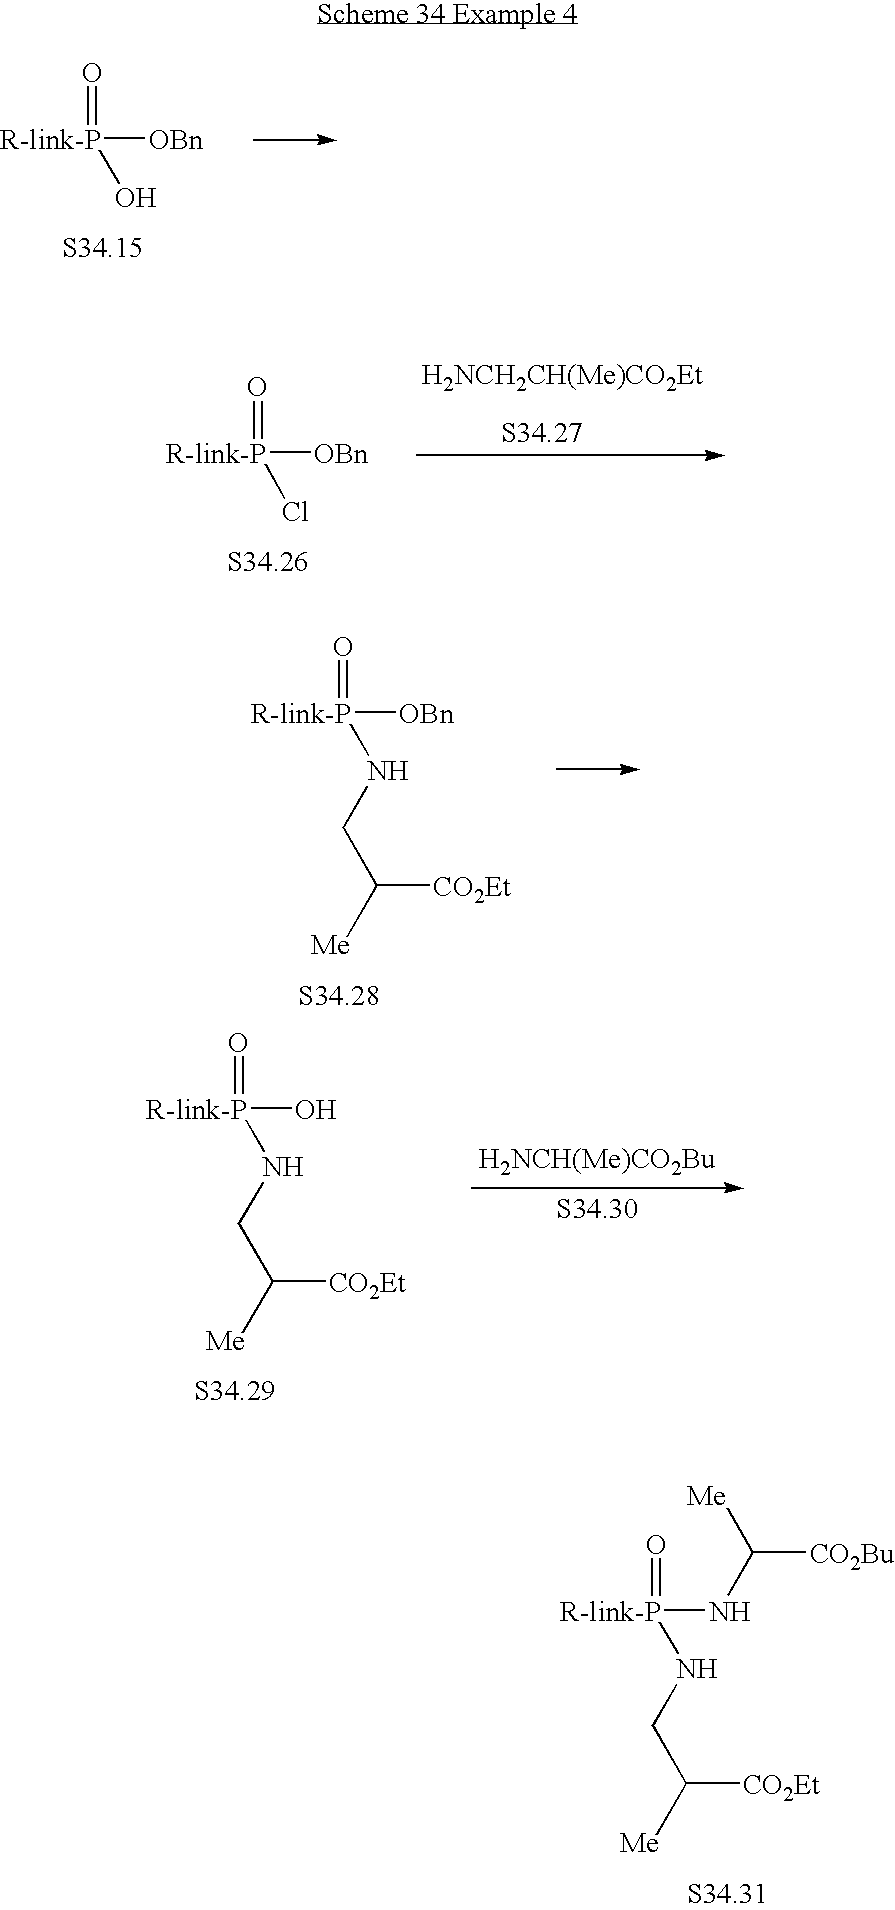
[R-link-P](NC([Me])[CO2Bu])(=O)NCC([Me])[CO2Et].[R-link-P]([OBn])(=O)NCC([Me])[CO2Et].[R-link-P](O)(=O)NCC([Me])[CO2Et].[H2NCH(Me)CO2Bu].[R-link-P]([OBn])(=O)O.[R-link-P]([OBn])(=O)Cl.[H2NCH2CH(Me)CO2Et]
